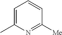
C1=C(C)N=C([Me])C=C1
